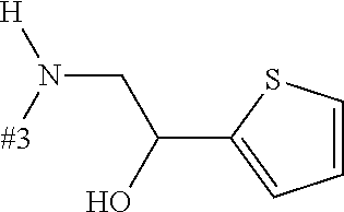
C(C1=CC=CS1)(CN([#3])[H])O
